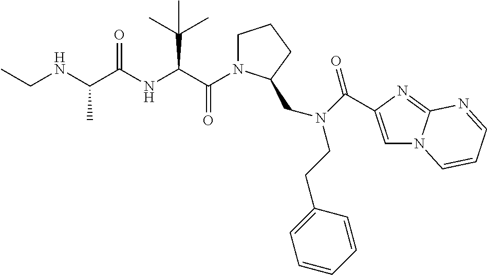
C(=O)(C(C(C)(C)C)NC(=O)C(C)NCC)N1CCCC1CN(CCC1=CC=CC=C1)C(=O)C1=CN2C(=N1)N=CC=C2
